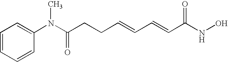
C1=CC=CC(N(C(CCC=CC=CC(NO)=O)=O)C)=C1
